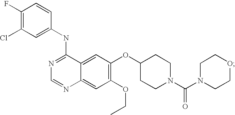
N1=C(NC2=CC(Cl)=C(F)C=C2)C2=CC(OC3CCN(C(N4CCOCC4)=O)CC3)=C(OCC)C=C2N=C1
